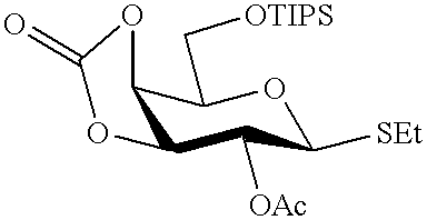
C12C(C[OTIPS])OC([SEt])C([OAc])C1OC(=O)O2
